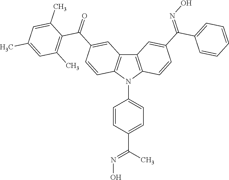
C12=C(N(C3=CC=C(C(C)=NO)C=C3)C3=C1C=C(C(=O)C1=C(C)C=C(C)C=C1C)C=C3)C=CC(C(C1=CC=CC=C1)=NO)=C2
